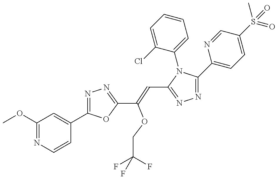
C1(OC)=NC=CC(C2=NN=C(C(OCC(F)(F)F)=CC3=NN=C(C4=CC=C(S(C)(=O)=O)C=N4)N3C3=CC=CC=C3Cl)O2)=C1
